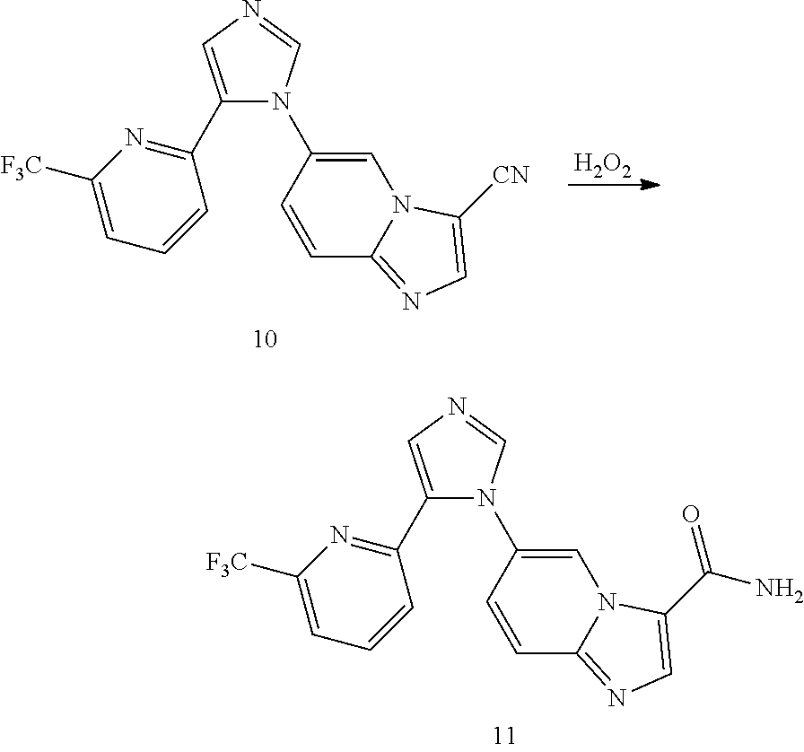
C1(C2=NC([F3C])=CC=C2)=CN=CN1C1=CN2C(=NC=C2[CN])C=C1.[H2O2].C1(C2=NC([F3C])=CC=C2)=CN=CN1C1=CN2C(=NC=C2C(=O)N)C=C1
